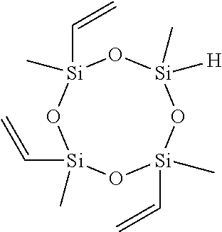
[Si]1(C=C)(C)O[Si](C)(C=C)O[Si](C)([H])O[Si](C=C)(C)O1
